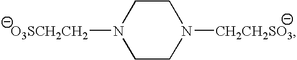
N1([O3SCH2CH2])CCN([CH2CH2SO3])CC1
